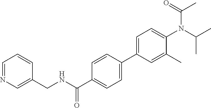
C(C1=CC=C(C2=CC=C(N(C(C)C)C(=O)C)C(C)=C2)C=C1)(=O)NCC1=CN=CC=C1
